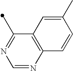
C1(C)=NC=NC2=C1C=C(C)C=C2
